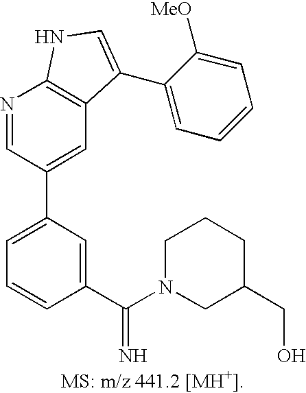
C1=C(C2=CC3=C(N=C2)NC=C3C2=CC=CC=C2[MeO])C=C(C(N2CC(CO)CCC2)=N)C=C1
